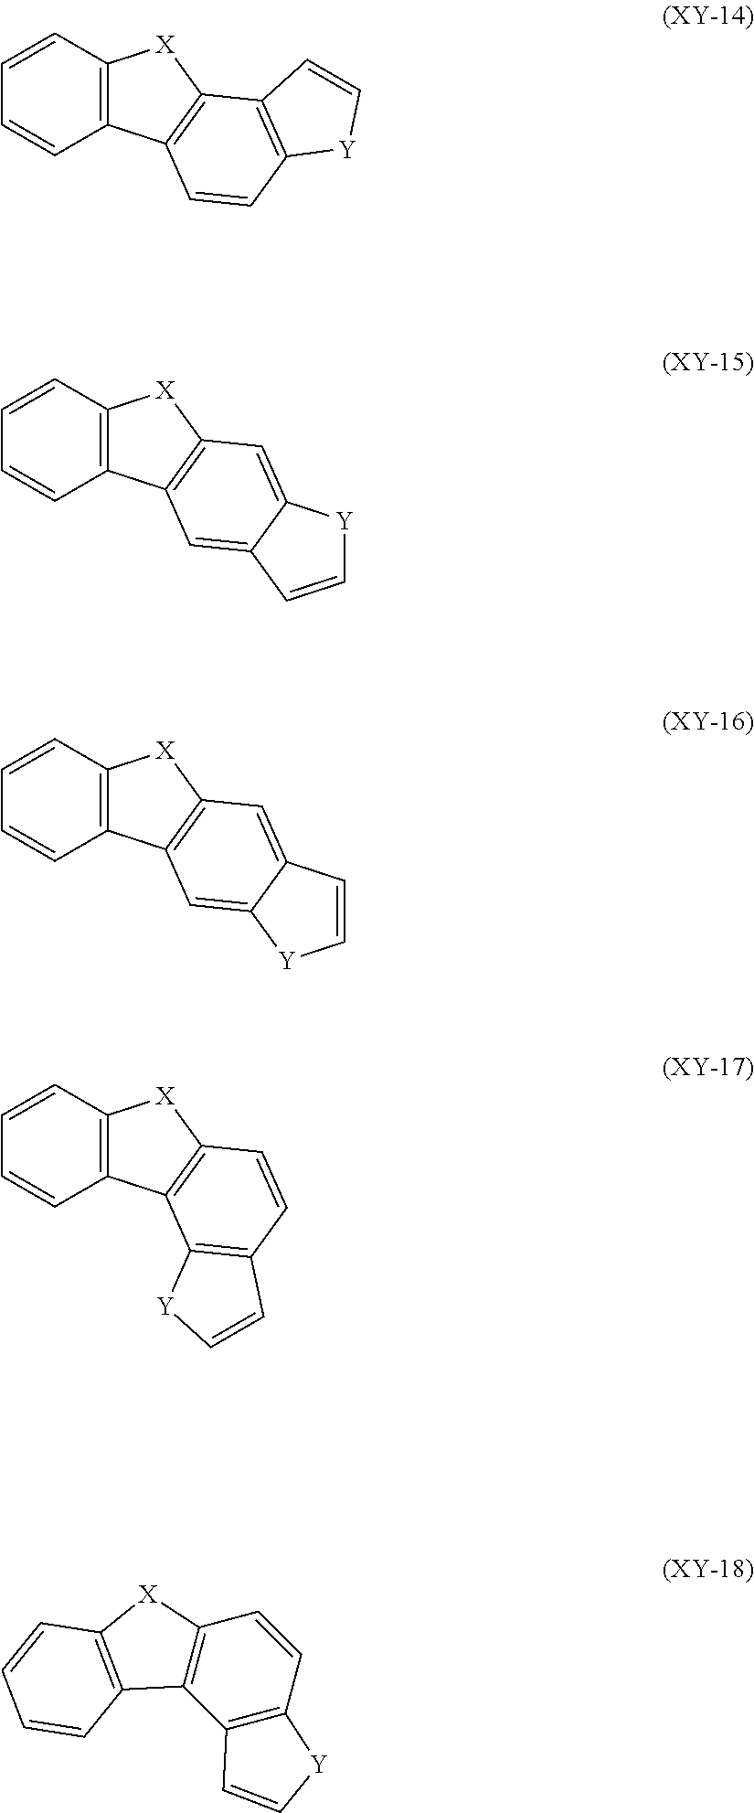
C1=CC=CC2=C1[X]C1=C2C=CC2=C1C=C[Y]2.C1=CC=CC2=C1[X]C1=C2C=C2C(=C1)[Y]C=C2.C1=CC=CC2=C1[X]C1=C2C=C2C(=C1)C=C[Y]2.C1=CC=CC2=C1[X]C1=C2C2=C(C=C1)C=C[Y]2.C12=C(C3=C(C=C1)[Y]C=C3)C1=C([X]2)C=CC=C1
